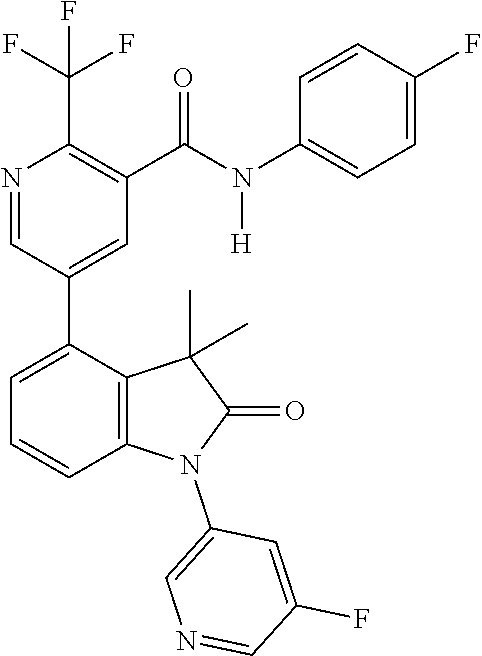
N1=CC(C2=CC=CC3=C2C(C)(C)C(=O)N3C2=CN=CC(F)=C2)=CC(C(N([H])C2=CC=C(F)C=C2)=O)=C1C(F)(F)F
